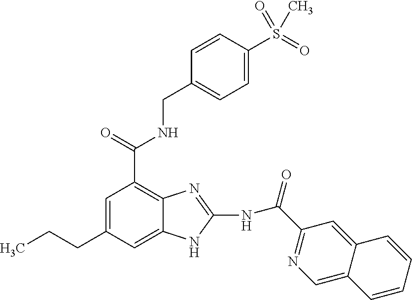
C1=C(CCC)C=C2C(=C1C(NCC1=CC=C(S(=O)(=O)C)C=C1)=O)N=C(NC(=O)C1=NC=C3C(=C1)C=CC=C3)N2
